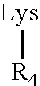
[Lys][R4]
